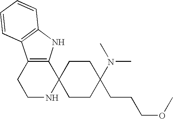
C1NC2(C3=C(C1)C1=C(N3)C=CC=C1)CCC(CCCOC)(N(C)C)CC2
